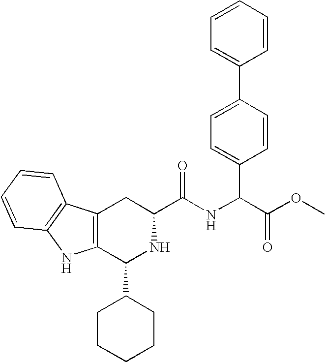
C1(C2CCCCC2)NC(C(=O)NC(C2=CC=C(C3=CC=CC=C3)C=C2)C(OC)=O)CC2=C1NC1=C2C=CC=C1
